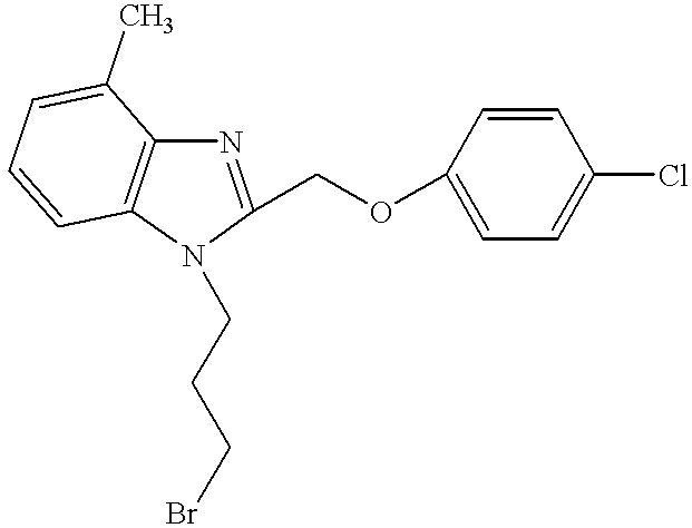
N1(CCCBr)C(COC2=CC=C(Cl)C=C2)=NC2=C1C=CC=C2C
